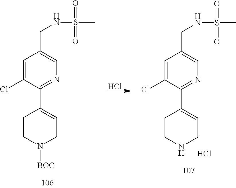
C1(CNS(C)(=O)=O)=CN=C(C2=CCN([BOC])CC2)C(Cl)=C1.C1(CNS(C)(=O)=O)=CN=C(C2=CCNCC2)C(Cl)=C1.Cl.Cl
